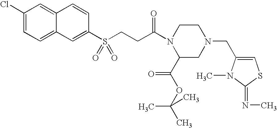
C1(Cl)=CC=C2C(=C1)C=CC(S(CCC(N1C(C(OC(C)(C)C)=O)CN(CC3=CSC(=NC)N3C)CC1)=O)(=O)=O)=C2
